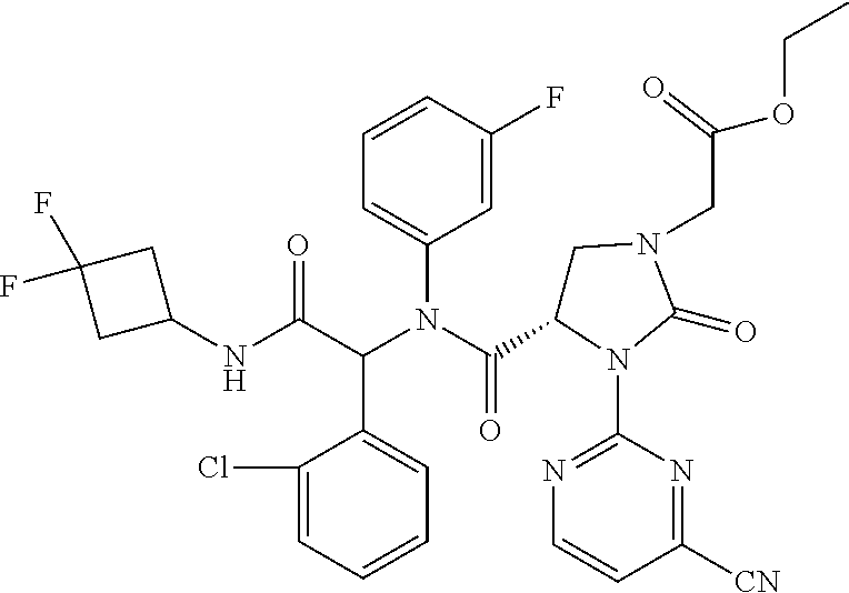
C1=CC=C(Cl)C(C(C(NC2CC(F)(F)C2)=O)N(C(=O)C2CN(CC(OCC)=O)C(=O)N2C2=NC=CC([CN])=N2)C2=CC=CC(F)=C2)=C1
